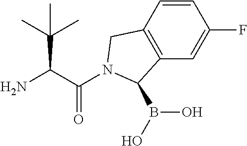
C(C(N)C(C)(C)C)(=O)N1CC2=C(C=C(F)C=C2)C1B(O)O
